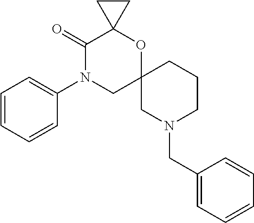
C1=CC=CC(N2CC3(OC4(C2=O)CC4)CN(CC2=CC=CC=C2)CCC3)=C1
